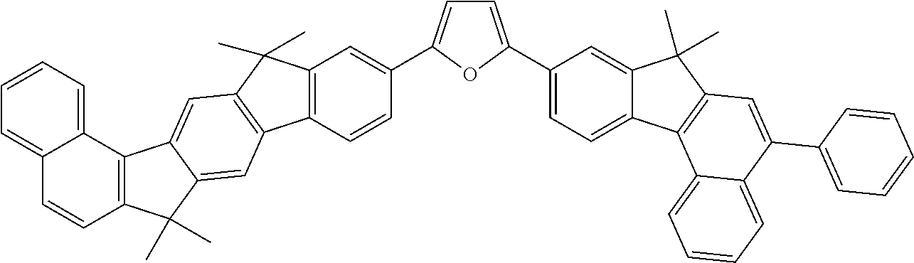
C12=C(C=CC(C3=CC=C(C4=CC=C5C(=C4)C(C)(C)C4=C5C5=CC=CC=C5C(C5=CC=CC=C5)=C4)O3)=C1)C1=C(C2(C)C)C=C2C(=C1)C(C)(C)C1=C2C2=CC=CC=C2C=C1
